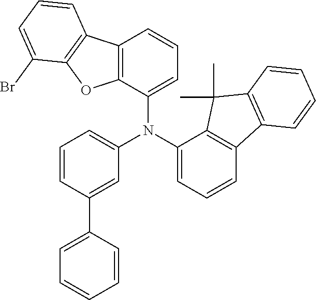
C1=C(N(C2=CC=CC3=C2C(C)(C)C2=C3C=CC=C2)C2=CC=CC3=C2OC2=C3C=CC=C2Br)C=C(C2=CC=CC=C2)C=C1
